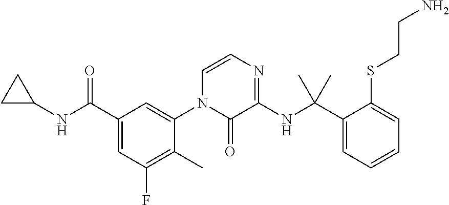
C1(NC(C2=CC(F)=C(C)C(N3C(=O)C(NC(C4=CC=CC=C4SCCN)(C)C)=NC=C3)=C2)=O)CC1
